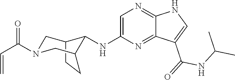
C12CCC(CN(C(C=C)=O)C1)C2NC1=CN=C2C(=N1)C(C(NC(C)C)=O)=CN2
